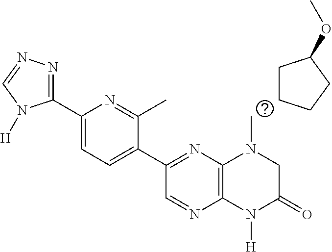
C12=C(N([H])C(=O)CN1C)N=CC(C1=CC=C(C3=NN=CN3[H])N=C1C)=N2.C1CC(OC)CC1
